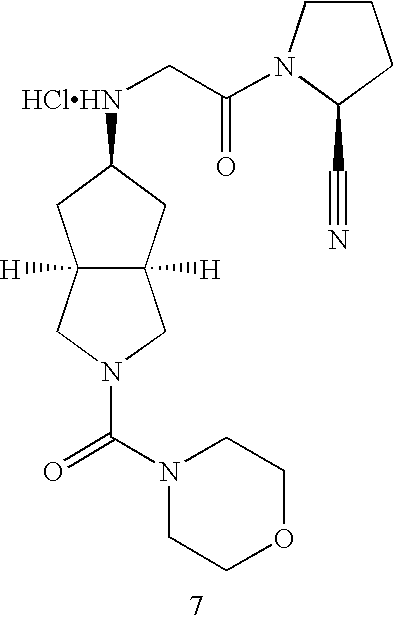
C12([H])C([H])(CC([HClHN]CC(=O)N3CCCC3C#N)C1)CN(C(N1CCOCC1)=O)C2
